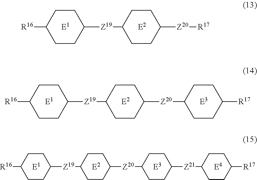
[R16]C1CCC([Z19]C2CCC([Z20][R17])CC2)CC1.[E2].[E1].[R16]C1CCC([Z19]C2CCC([Z20]C3CCC([R17])CC3)CC2)CC1.[E2].[E1].[E3].[R16]C1CCC([Z19]C2CCC([Z20]C3CCC([Z21]C4CCC([R17])CC4)CC3)CC2)CC1.[E2].[E1].[E3].[E4]
